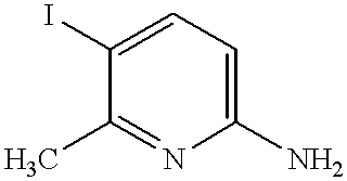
C1(N)=CC=C(I)C(C)=N1
